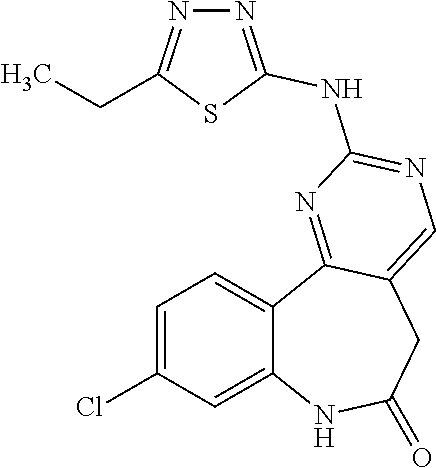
C12=CC(Cl)=CC=C1C1=NC(NC3=NN=C(CC)S3)=NC=C1CC(=O)N2
